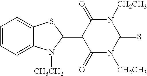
C1=CC=C2C(=C1)SC(=C1C(=O)N([CH2CH3])C(=S)N([CH2CH3])C1=O)N2[CH3CH2]
